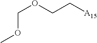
C(OCC[A15])OC
